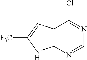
C12=C(N=CN=C1Cl)NC([F3C])=C2
